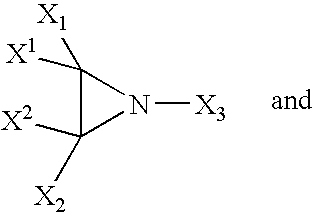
C1([X1])([X1])C([X2])([X2])N1[X3]
